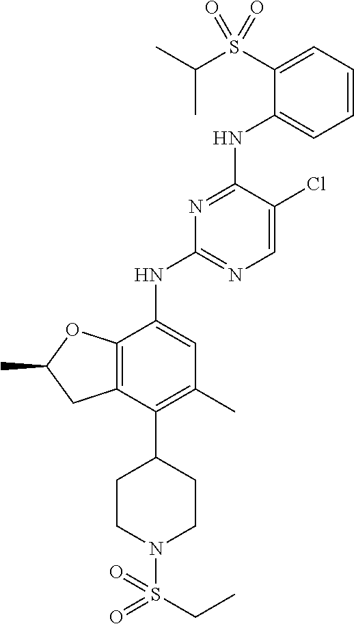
C1=CC=C(S(C(C)C)(=O)=O)C(NC2=NC(NC3=CC(C)=C(C4CCN(S(CC)(=O)=O)CC4)C4=C3OC(C)C4)=NC=C2Cl)=C1
